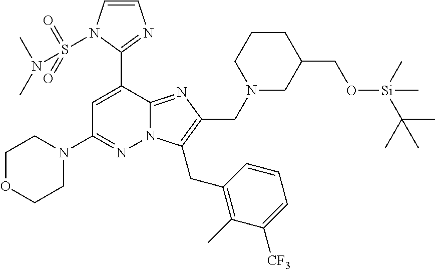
C1=C(C2=NC=CN2S(=O)(=O)N(C)C)C2=NC(CN3CC(CO[Si](C)(C(C)(C)C)C)CCC3)=C(CC3=C(C)C([CF3])=CC=C3)N2N=C1N1CCOCC1
